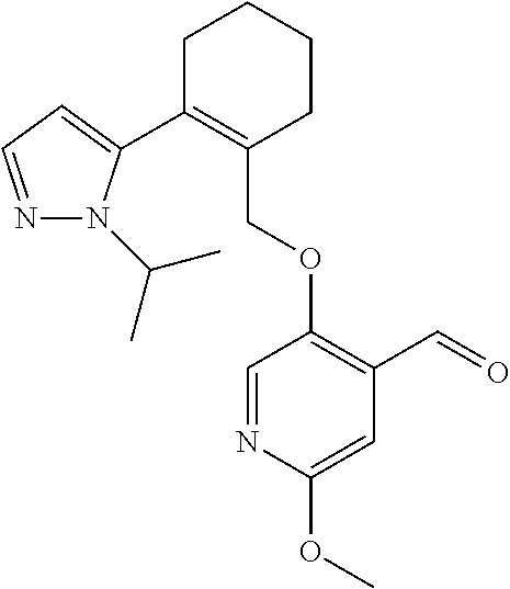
C1C(C2=CC=NN2C(C)C)=C(COC2=C(C=O)C=C(OC)N=C2)CCC1
